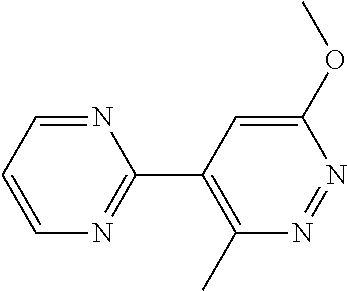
C1=C(OC)N=NC(C)=C1C1=NC=CC=N1
